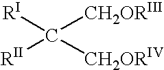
[RI]C([CH2ORIII])([CH2ORIV])[RII]
